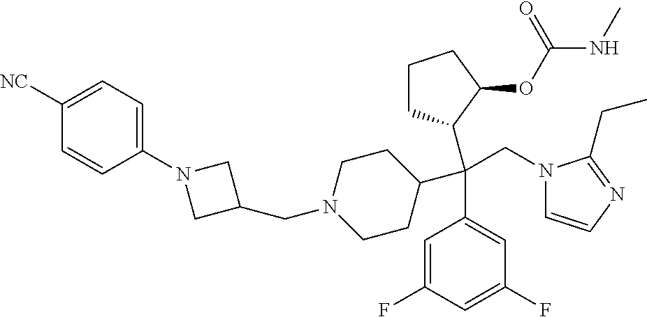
C1([NC])=CC=C(N2CC(CN3CCC(C(C4=CC(F)=CC(F)=C4)(CN4C=CN=C4CC)C4CCCC4OC(NC)=O)CC3)C2)C=C1
